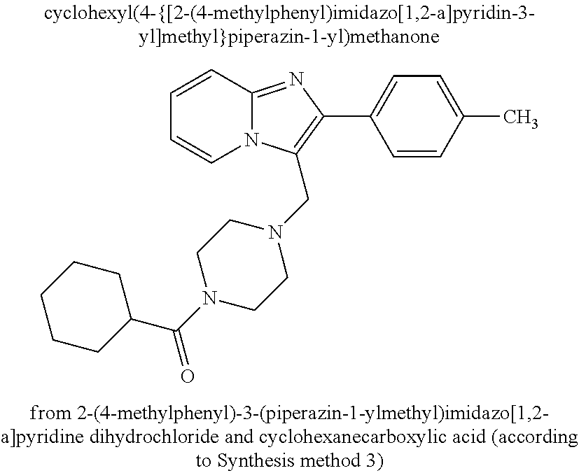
C1=CC2=NC(C3=CC=C(C)C=C3)=C(CN3CCN(C(=O)C4CCCCC4)CC3)N2C=C1
